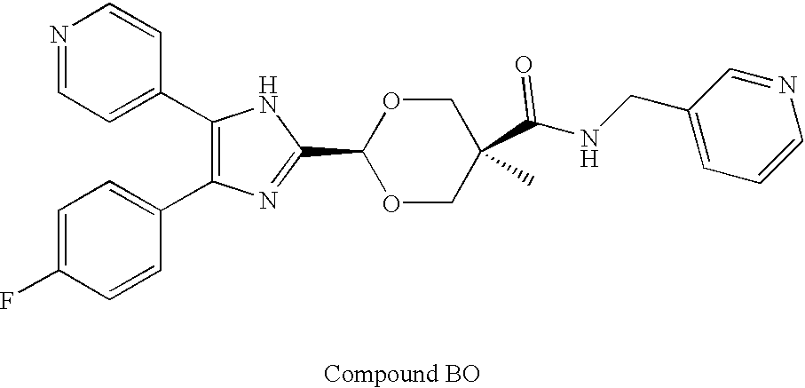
C1(C2=CC=NC=C2)=C(C2=CC=C(F)C=C2)N=C(C2OCC(C(NCC3=CC=CN=C3)=O)(C)CO2)N1
